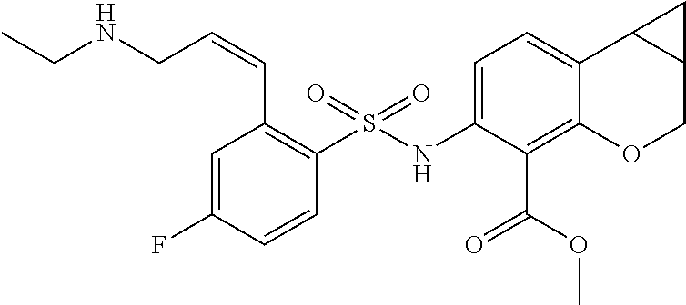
C(=CC1=C(S(NC2=CC=C3C(=C2C(OC)=O)OCC2C3C2)(=O)=O)C=CC(F)=C1)CNCC
